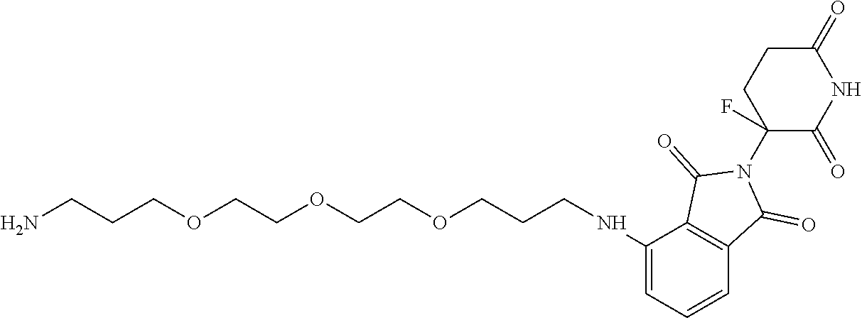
C1=C(NCCCOCCOCCOCCCN)C2=C(C=C1)C(=O)N(C1(F)C(=O)NC(=O)CC1)C2=O
